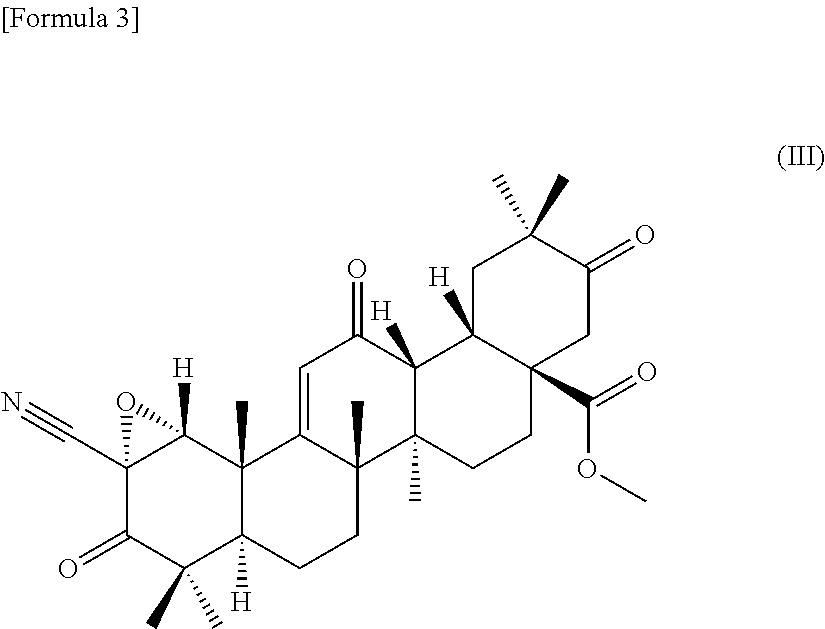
C12(C#N)C(=O)C(C)(C)C3([H])C(C)(C1([H])O2)C1=CC(=O)C2([H])C(C)(C1(C)CC3)CCC1(C(OC)=O)C2([H])CC(C)(C)C(=O)C1
